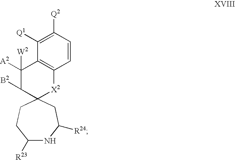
C1([R23])NC([R24])CC2(CC1)[X2]C1=C(C([A2])([W2])C2[B2])C([Q1])=C([Q2])C=C1
